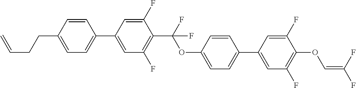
C1=CC(CCC=C)=CC=C1C1=CC(F)=C(C(F)(OC2=CC=C(C3=CC(F)=C(OC=C(F)F)C(F)=C3)C=C2)F)C(F)=C1
